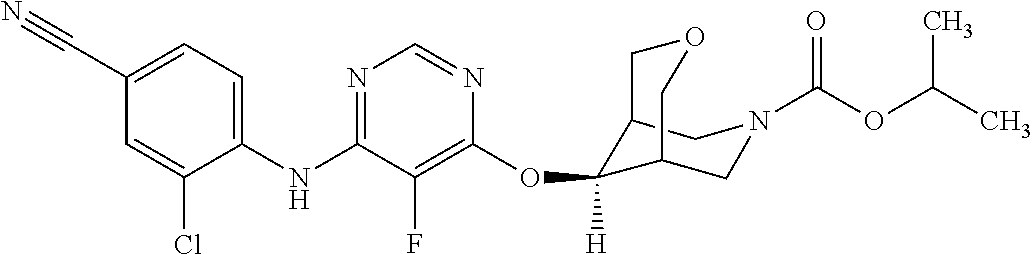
C1=C(C#N)C=C(Cl)C(NC2=NC=NC(OC3([H])C4CN(C(OC(C)C)=O)CC3COC4)=C2F)=C1
